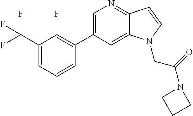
C1(C(F)(F)F)=CC=CC(C2=CN=C3C(=C2)N(CC(=O)N2CCC2)C=C3)=C1F
